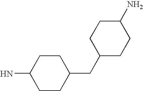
C1(CC2CCC(N)CC2)CCC(N)CC1
